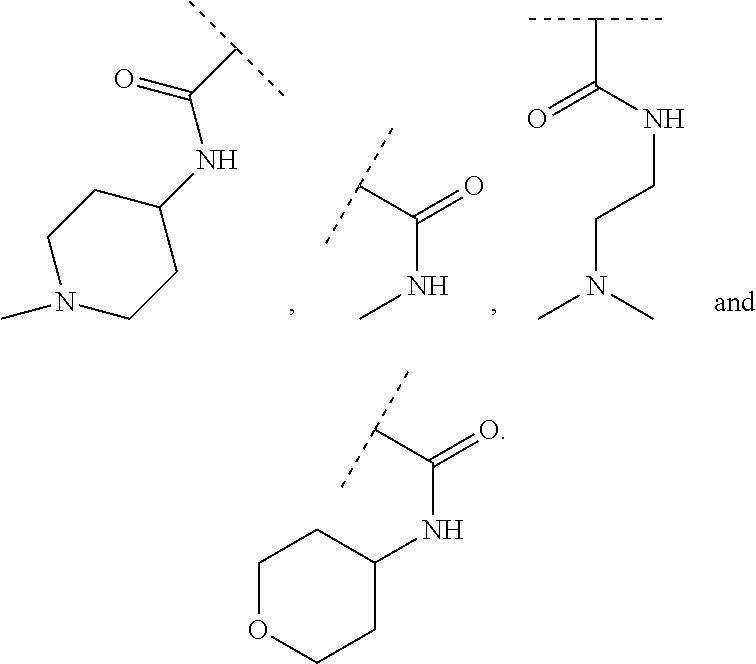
C(NC1CCOCC1)(=O)C(C)C.CN1CCC(NC(C(C)C)=O)CC1.C(NC)(=O)C(C)C.CC(C(NCCN(C)C)=O)C
